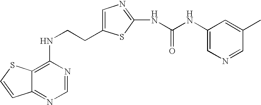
C(CNC1=C2C(=NC=N1)C=CS2)C1=CN=C(NC(=O)NC2=CN=CC(C)=C2)S1
